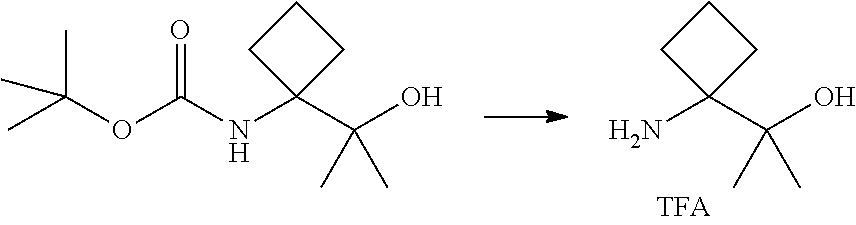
O(C(NC1(C(O)(C)C)CCC1)=O)C(C)(C)C.NC1(C(O)(C)C)CCC1
